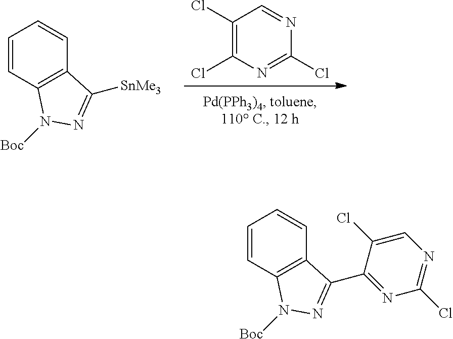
C1(Cl)=C(Cl)N=C(Cl)N=C1.C1=CC2=C(C=C1)C([SnMe3])=NN2[Boc].C1=CC2=C(C=C1)C(C1=NC(Cl)=NC=C1Cl)=NN2[Boc]
